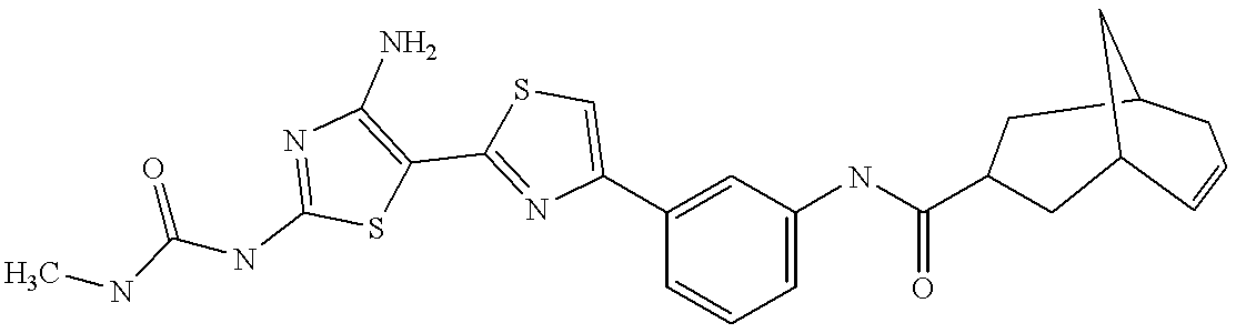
C1=C(C2=CSC(C3=C(N)N=C(NC(NC)=O)S3)=N2)C=CC=C1NC(=O)C1CC2C=CCC(C1)C2
